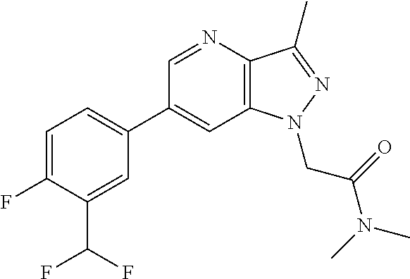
C1(C2=CC=C(F)C(C(F)F)=C2)=CC2=C(C(C)=NN2CC(N(C)C)=O)N=C1
